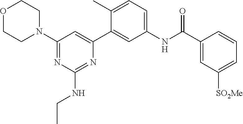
O1CCN(C2=NC(NCC)=NC(C3=CC(NC(C4=CC([SO2Me])=CC=C4)=O)=CC=C3C)=C2)CC1
